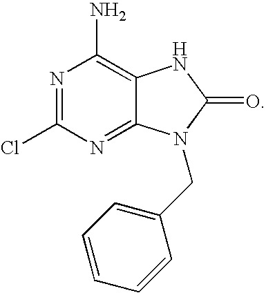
N1=C(Cl)N=C2C(=C1N)NC(=O)N2CC1=CC=CC=C1
